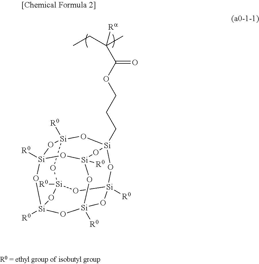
[Si]12([R0])O[Si]3(CCCOC(C([Ra])(CC)C)=O)O[Si]4([R0])O[Si]([R0])(O1)O[Si]1([R0])O[Si]([R0])(O[Si]([R0])(O[Si]([R0])(O1)O2)O3)O4
